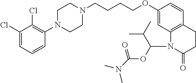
C1(Cl)=CC=CC(N2CCN(CCCCOC3=CC4=C(C=C3)CCC(=O)N4C(OC(N(C)C)=O)C(C)C)CC2)=C1Cl
